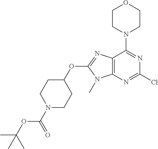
C12=C(N=C(Cl)N=C1N1CCOCC1)N(C)C(OC1CCN(C(OC(C)(C)C)=O)CC1)=N2
